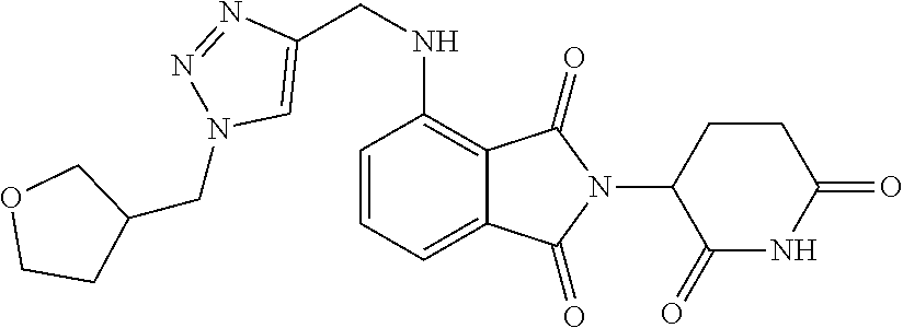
C12=CC=CC(NCC3=CN(CC4CCOC4)N=N3)=C1C(=O)N(C1C(=O)NC(=O)CC1)C2=O
